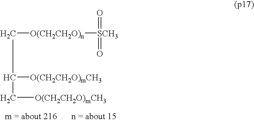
C([O(CH2CH2O)n][SCH3](=O)=O)C([O(CH2CH2O)mCH3])C[O(CH2CH2O)mCH3]
